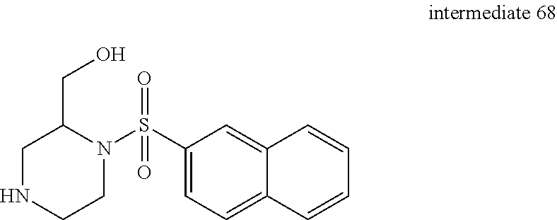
C1=C(S(N2CCNCC2CO)(=O)=O)C=C2C(=C1)C=CC=C2
